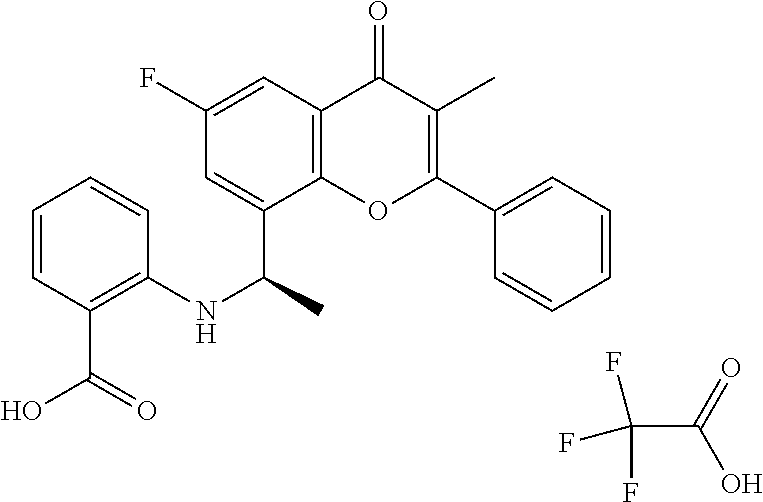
C1=C(C(NC2=C(C(O)=O)C=CC=C2)C)C2=C(C=C1F)C(=O)C(C)=C(C1=CC=CC=C1)O2.FC(F)(C(=O)O)F
